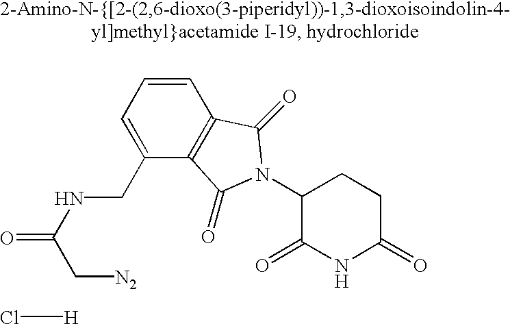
O=C(NCC1=CC=CC2=C1C(=O)N(C1C(=O)NC(=O)CC1)C2=O)C[N2].Cl[H]
